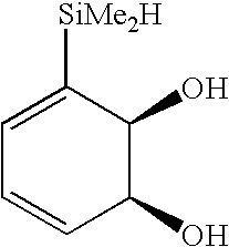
C1=CC(O)C(O)C([SiMe2H])=C1
